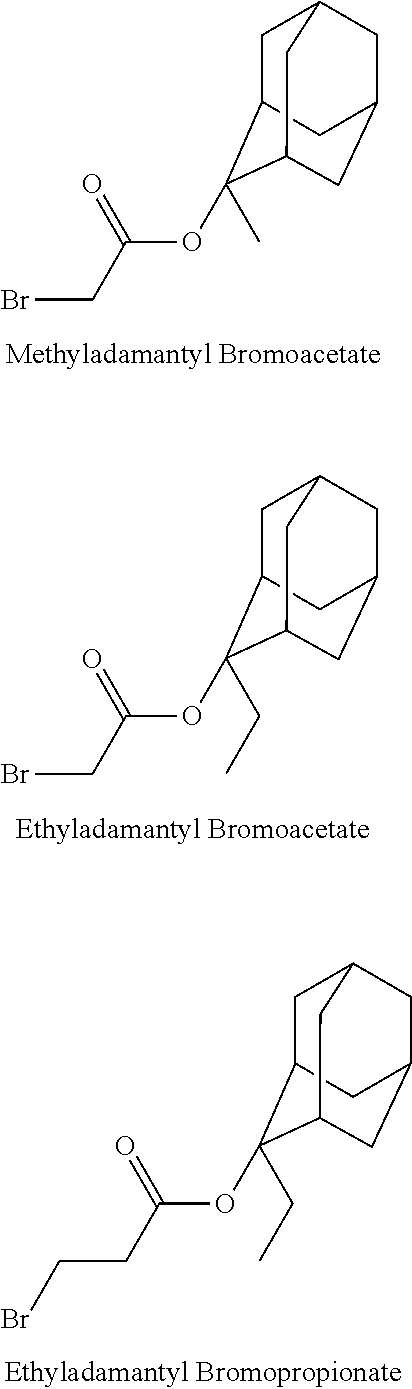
C1C2C(OC(CBr)=O)(C)C3CC(CC1C3)C2.C1C2C(OC(CBr)=O)(CC)C3CC(CC1C3)C2.C1C2C(OC(CCBr)=O)(CC)C3CC(CC1C3)C2
